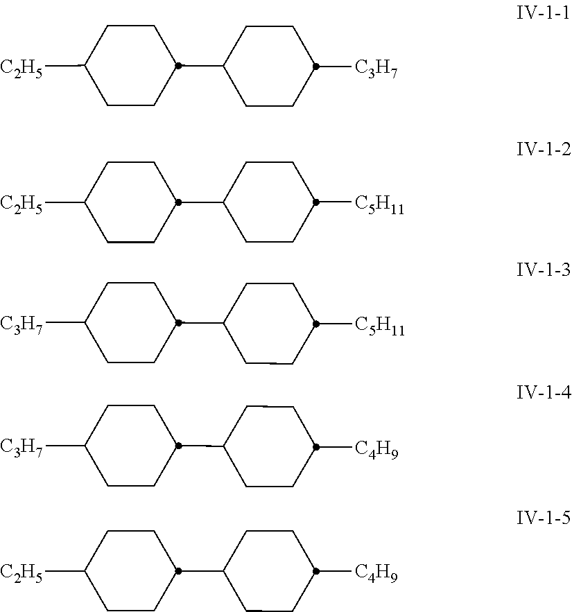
C1(C2CCC([C3H7])CC2)CCC([C2H5])CC1.C1(C2CCC([C5H11])CC2)CCC([C2H5])CC1.C1(C2CCC([C5H11])CC2)CCC([C3H7])CC1.C1(C2CCC([C4H9])CC2)CCC([C3H7])CC1.C1(C2CCC([C4H9])CC2)CCC([C2H5])CC1
